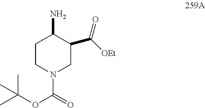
NC1CCN(C(=O)OC(C)(C)C)CC1C([OEt])=O
